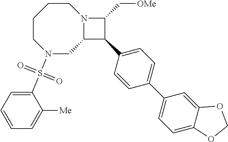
N1(S(C2=CC=CC=C2[Me])(=O)=O)CC2N(CCCC1)C(C[OMe])C2C1=CC=C(C2=CC=C3C(=C2)OCO3)C=C1
